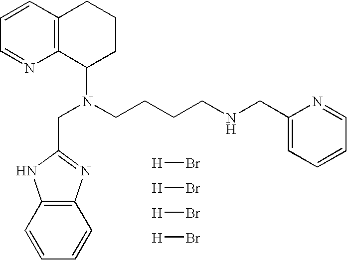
C1=CC2=C(N=C1)C(N(CCCCNCC1=CC=CC=N1)CC1=NC3=C(N1)C=CC=C3)CCC2.[H]Br.[H]Br.[H]Br.[H]Br
